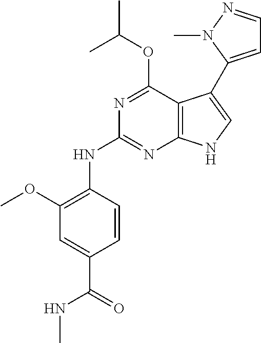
C1(OC)=C(NC2=NC3=C(C(OC(C)C)=N2)C(C2=CC=NN2C)=CN3)C=CC(C(=O)NC)=C1
